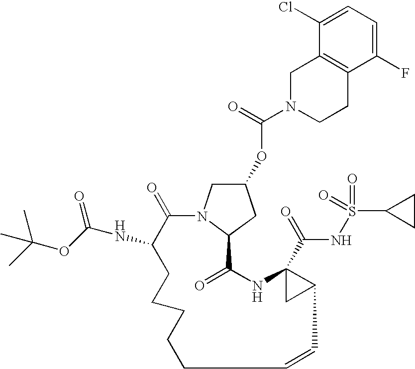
N1(C(=O)OC2CN3C(C2)C(=O)NC2(C(=O)NS(=O)(=O)C4CC4)CC2C=CCCCCCC(NC(=O)OC(C)(C)C)C3=O)CCC2=C(C1)C(Cl)=CC=C2F
